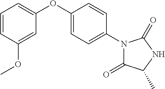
C1=CC(OC)=CC(OC2=CC=C(N3C(=O)C(C)NC3=O)C=C2)=C1
